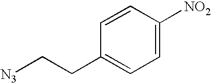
C1=C([NO2])C=CC(CC[N3])=C1
